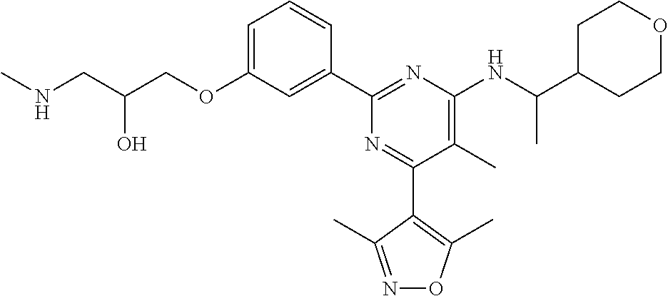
C1=C(OCC(CNC)O)C=C(C2=NC(NC(C3CCOCC3)C)=C(C)C(C3=C(C)ON=C3C)=N2)C=C1
